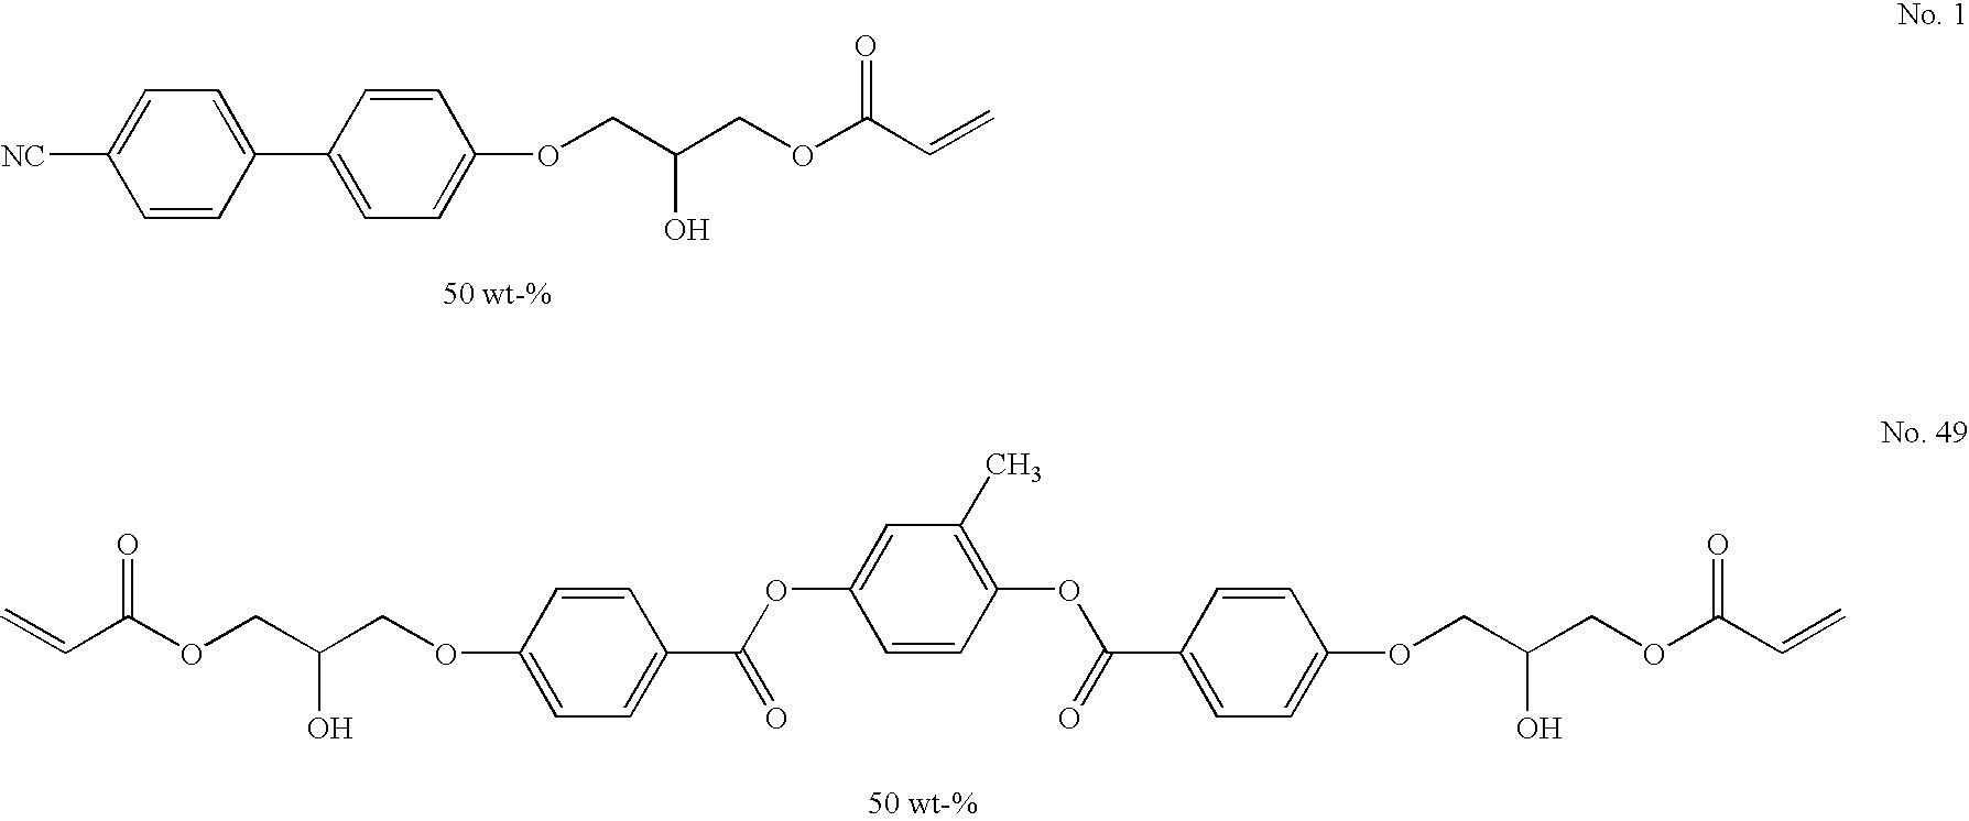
C=CC(OCC(COC1=CC=C(C(OC2=CC(C)=C(OC(C3=CC=C(OCC(COC(C=C)=O)O)C=C3)=O)C=C2)=O)C=C1)O)=O.C1=CC(C2=CC=C([NC])C=C2)=CC=C1OCC(COC(C=C)=O)O
